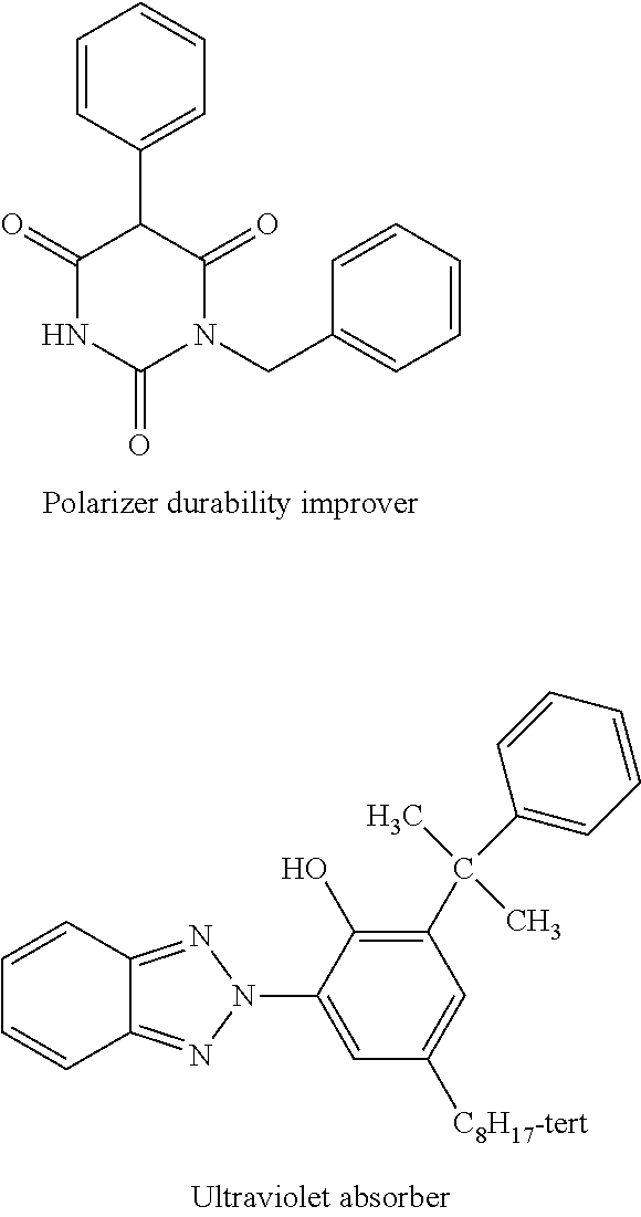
C1=CC(C2C(=O)N(CC3=CC=CC=C3)C(=O)NC2=O)=CC=C1.C1=CC2=NN(C3=CC([C8H17-tert])=CC(C(C4=CC=CC=C4)(C)C)=C3O)N=C2C=C1
